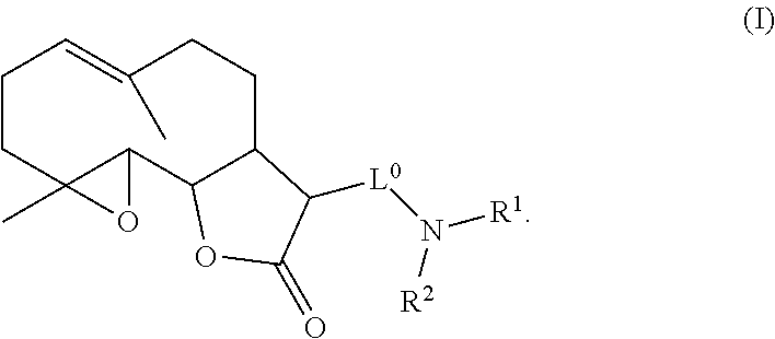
C1CC2(C)C(C3C(CCC(C)=C1)C([L0]N([R1])[R2])C(=O)O3)O2
